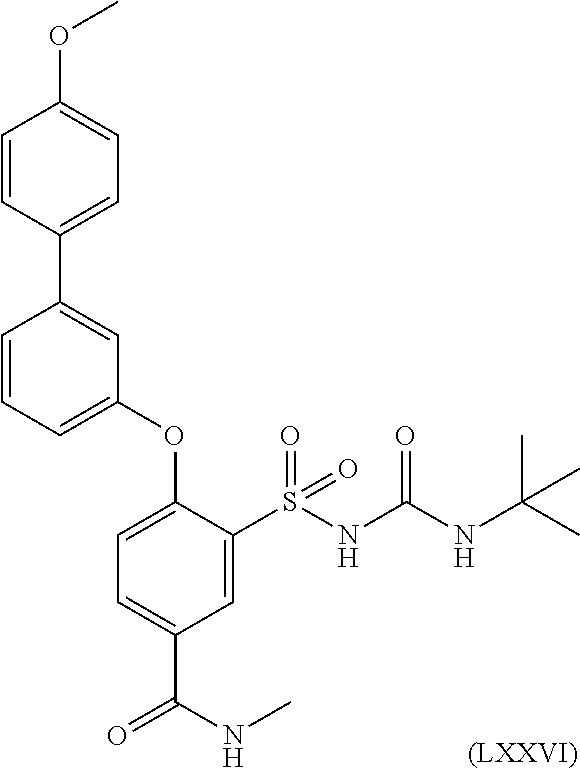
C1(OC)=CC=C(C2=CC(OC3=CC=C(C(=O)NC)C=C3S(NC(NC(C)(C)C)=O)(=O)=O)=CC=C2)C=C1.[(LXXVI)]
